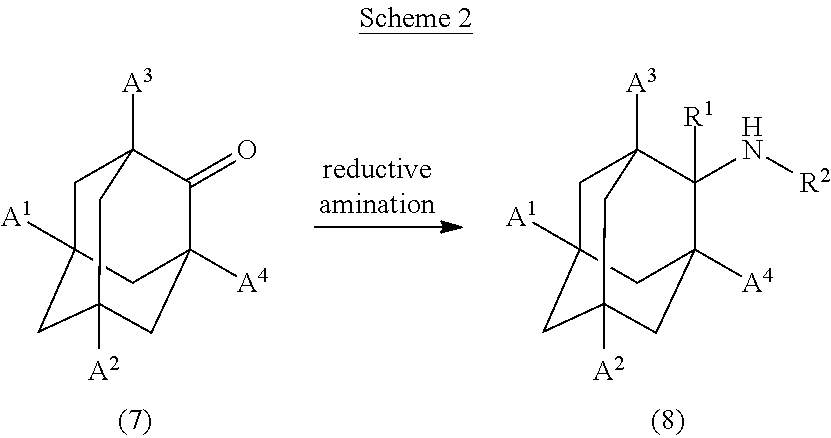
C1C2([A1])CC3([A2])CC([A4])(C(N[R2])([R1])C1([A3])C3)C2.C1C2([A1])CC3([A2])CC([A4])(C(=O)C1([A3])C3)C2
